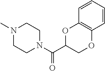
C(C1COC2=C(O1)C=CC=C2)(N1CCN(C)CC1)=O
